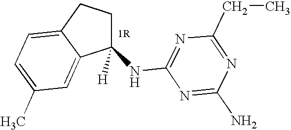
C1(NC2=NC(CC)=NC(N)=N2)([H])CCC2=CC=C(C)C=C12
